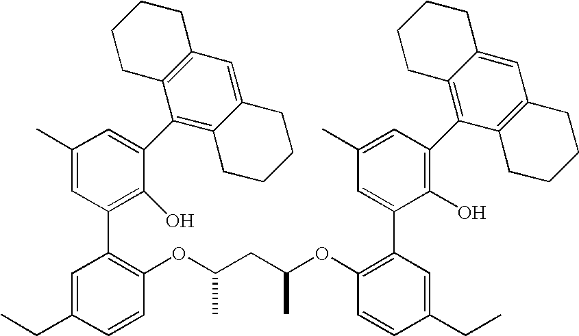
C1(C)=CC(C2=C(OC(CC(OC3=C(C4=CC(C)=CC(C5=C6C(=CC7=C5CCCC7)CCCC6)=C4O)C=C(CC)C=C3)C)C)C=CC(CC)=C2)=C(O)C(C2=C3C(=CC4=C2CCCC4)CCCC3)=C1
